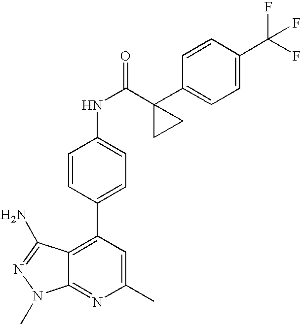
C1(C)=CC(C2=CC=C(NC(=O)C3(C4=CC=C(C(F)(F)F)C=C4)CC3)C=C2)=C2C(=N1)N(C)N=C2N
